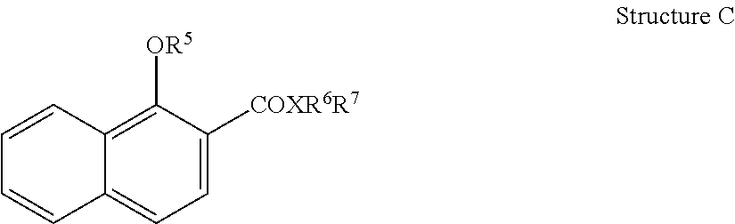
C12=C([OR5])C([COXR6R7])=CC=C1C=CC=C2
